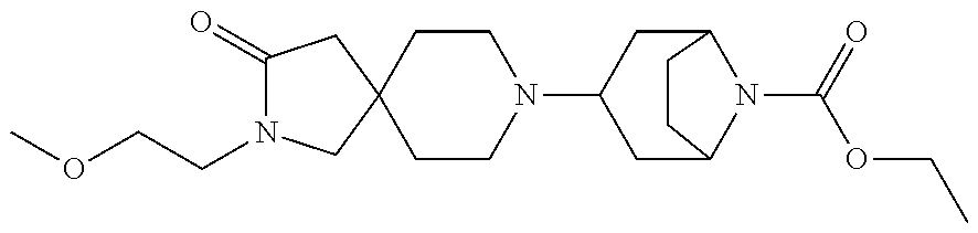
C1(=O)N(CCOC)CC2(C1)CCN(C1CC3N(C(=O)OCC)C(C1)CC3)CC2
